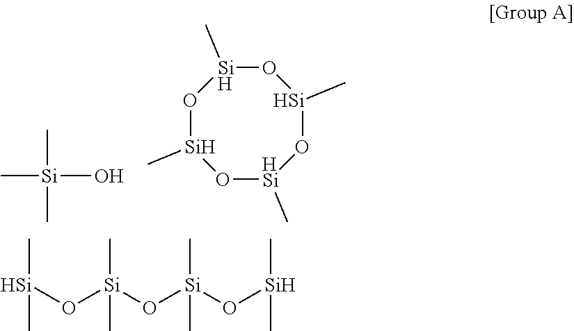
C[Si](O)(C)C.O1[Si](C)O[HSi](C)O[Si](C)O[Si]1C.[Si](O[Si](O[Si](O[Si](C)C)(C)C)(C)C)(C)C
